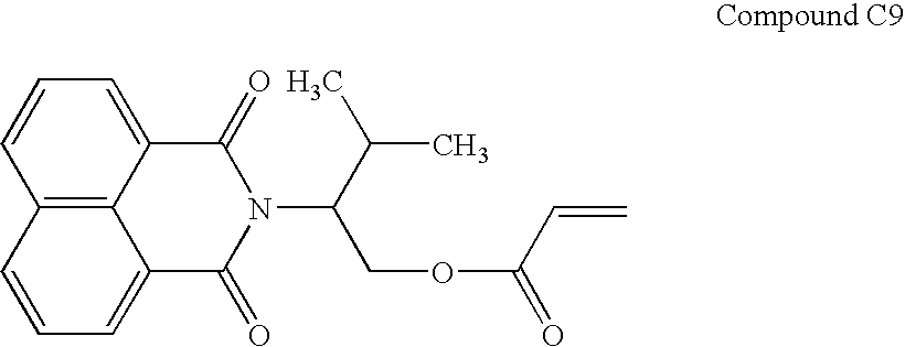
C12=C3C(=CC=C1)C(=O)N(C(COC(=O)C=C)C(C)C)C(=O)C3=CC=C2
